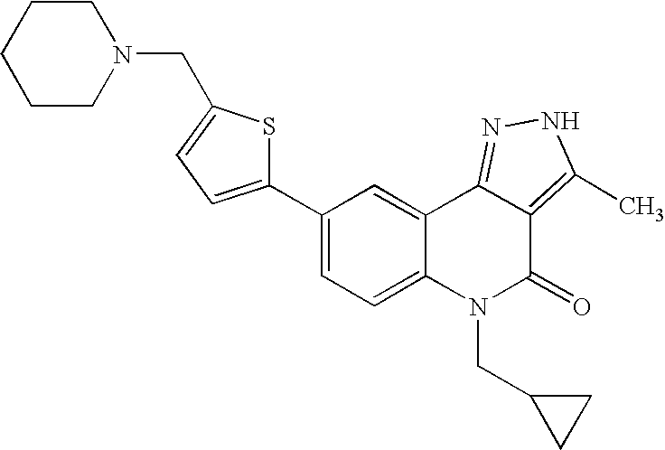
C1(C2=CC=C(CN3CCCCC3)S2)=CC=C2C(=C1)C1=NNC(C)=C1C(=O)N2CC1CC1
